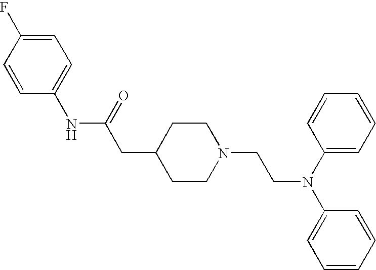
C1(NC(=O)CC2CCN(CCN(C3=CC=CC=C3)C3=CC=CC=C3)CC2)=CC=C(F)C=C1
